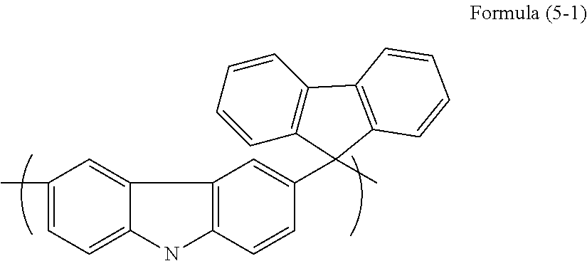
C1(C)=CC=C2C(=C1)C1=C(N2)C=CC(C2(C)C3=C(C=CC=C3)C3=C2C=CC=C3)=C1
